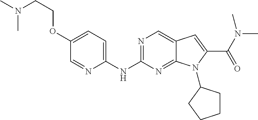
N1=C(NC2=CC=C(OCCN(C)C)C=N2)N=C2C(=C1)C=C(C(N(C)C)=O)N2C1CCCC1
